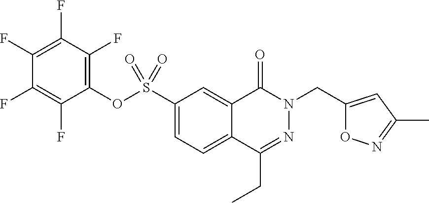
C12=CC(S(OC3=C(F)C(F)=C(F)C(F)=C3F)(=O)=O)=CC=C1C(CC)=NN(CC1=CC(C)=NO1)C2=O
